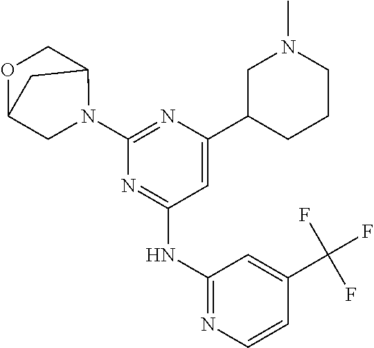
N1=C(NC2=NC=CC(C(F)(F)F)=C2)C=C(C2CCCN(C)C2)N=C1N1C2COC(C1)C2
